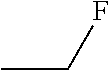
CCF
